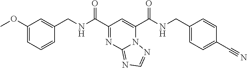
C1(OC)=CC=CC(CNC(C2=NC3=NC=NN3C(C(NCC3=CC=C(C#N)C=C3)=O)=C2)=O)=C1
